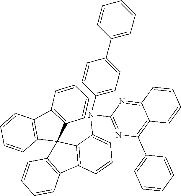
C12=C(C=CC=C1N(C1=CC=C(C3=CC=CC=C3)C=C1)C1=NC(C3=CC=CC=C3)=C3C(=N1)C=CC=C3)C1=C(C23C2=C(C4=C3C=CC=C4)C=CC=C2)C=CC=C1
